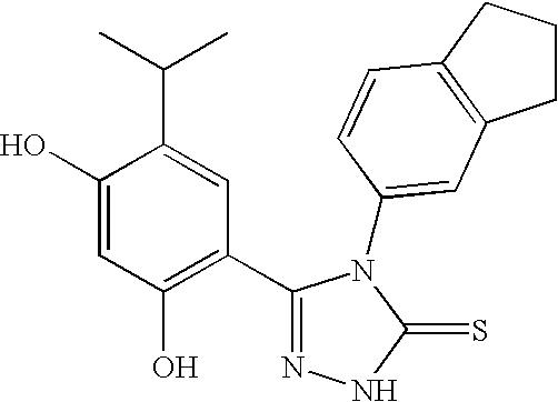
C1(C2=C(O)C=C(O)C(C(C)C)=C2)=NNC(=S)N1C1=CC2=C(CCC2)C=C1
